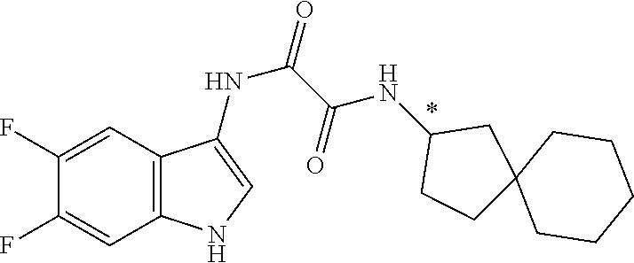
C1(F)=CC2=C(C=C1F)NC=C2NC(C(NC1CCC2(C1)CCCCC2)=O)=O
